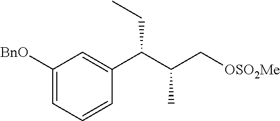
C1([BnO])=CC=CC(C(C(C[OSO2Me])C)CC)=C1
